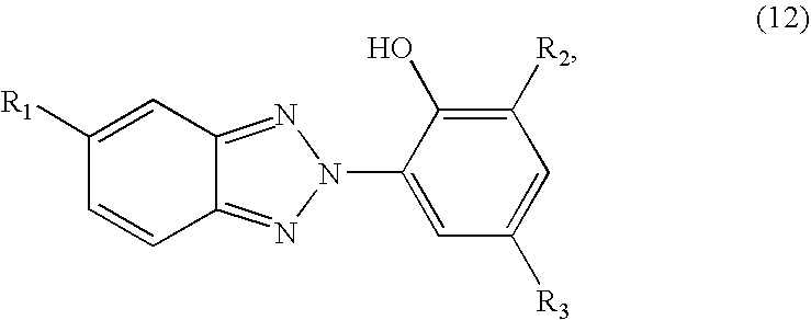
C1([R1])=CC2=NN(C3=CC([R3])=CC([R2])=C3O)N=C2C=C1
